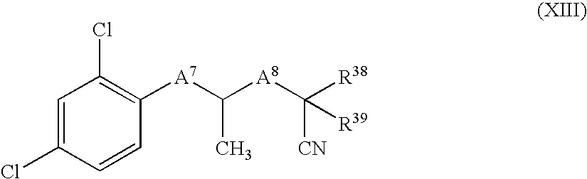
ClC1=C([A7]C([A8]C([R38])([CN])[R39])C)C=CC(Cl)=C1
